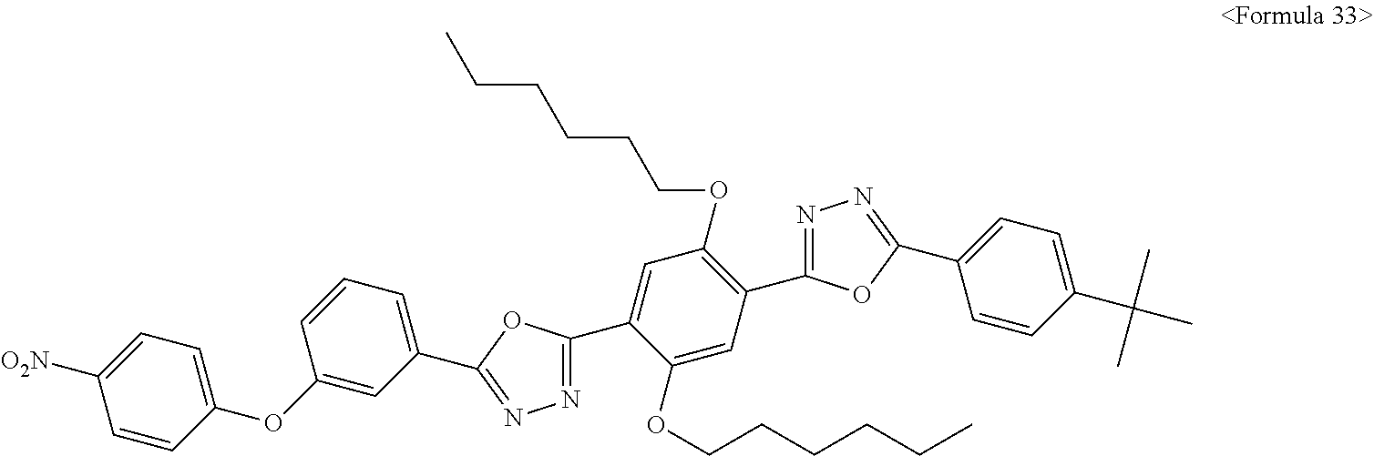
C1=CC(OC2=CC(C3=NN=C(C4=CC(OCCCCCC)=C(C5=NN=C(C6=CC=C(C(C)(C)C)C=C6)O5)C=C4OCCCCCC)O3)=CC=C2)=CC=C1[O2N]
